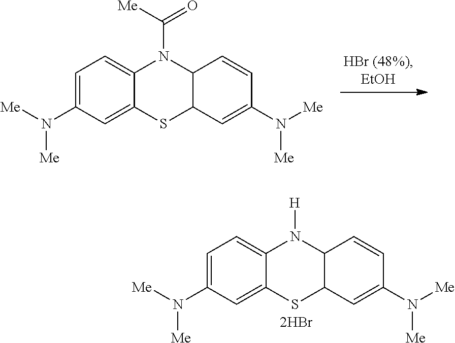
C12=CC=C(N([Me])[Me])C=C1SC1C(N2[H])C=CC(N([Me])[Me])=C1.C12=CC=C(N([Me])[Me])C=C1SC1C(N2C([Me])=O)C=CC(N([Me])[Me])=C1
